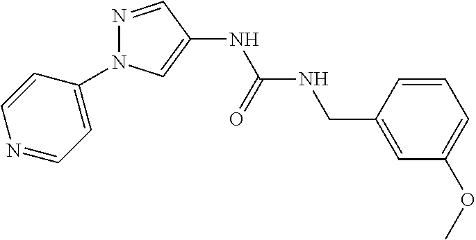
N1=CC(NC(NCC2=CC(OC)=CC=C2)=O)=CN1C1=CC=NC=C1
